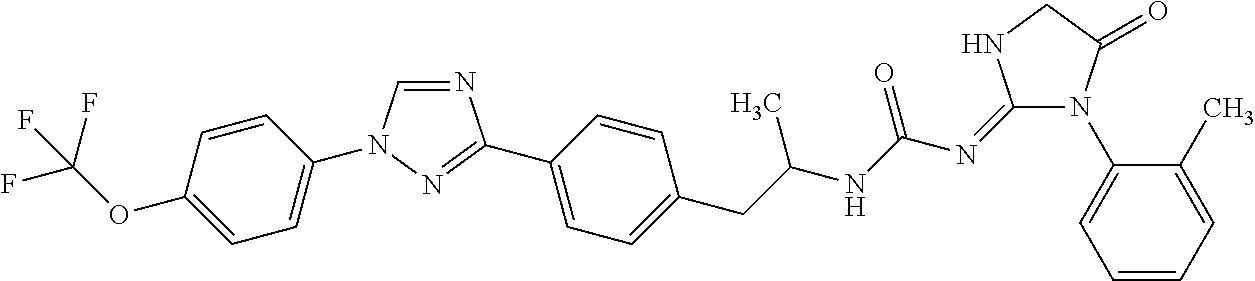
N1=CN(C2=CC=C(OC(F)(F)F)C=C2)N=C1C1=CC=C(CC(NC(N=C2N(C3=CC=CC=C3C)C(=O)CN2)=O)C)C=C1
